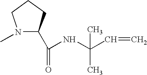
N1(C)C(C(=O)NC(C=C)(C)C)CCC1
